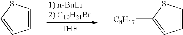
C1=CC=CS1.C1=CC=C([C8H17])S1.[THF]
